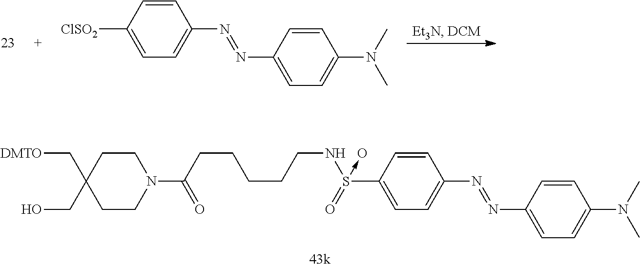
C1=CC([ClSO2])=CC=C1N=NC1=CC=C(N(C)C)C=C1.[DMTO]CC1(CO)CCN(C(=O)CCCCCNS(=O)(C2=CC=C(N=NC3=CC=C(N(C)C)C=C3)C=C2)->O)CC1
